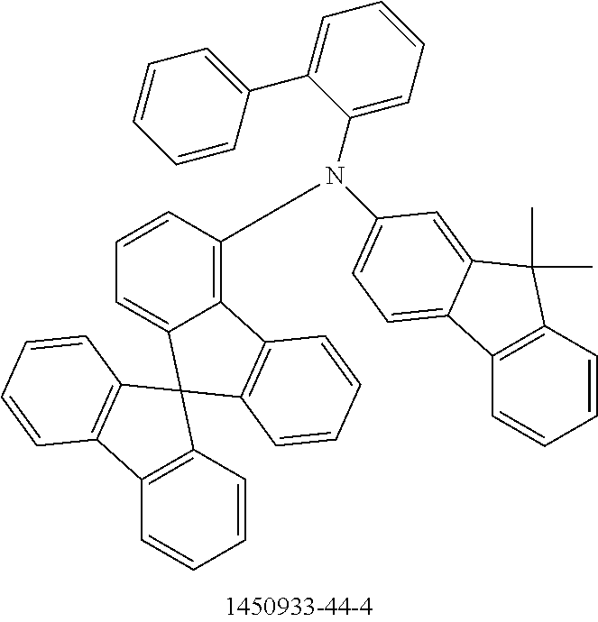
C12=C(C=CC=C1)C1(C3=C2C=CC=C3)C2=CC=CC(N(C3=CC=CC=C3C3=CC=CC=C3)C3=CC=C4C5=C(C=CC=C5)C(C)(C)C4=C3)=C2C2=C1C=CC=C2
